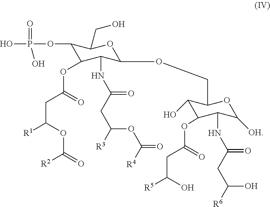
C1(OP(O)(=O)O)C(OC(CC([R1])OC(=O)[R2])=O)C(NC(CC([R3])OC(=O)[R4])=O)C(OCC2C(O)C(OC(CC([R5])O)=O)C(NC(CC([R6])O)=O)C([OH])O2)OC1CO
